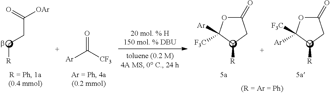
O=C([OAr])CC[R].C1(=O)OC([F3C])([Ar])C([R])C1.C1(=O)OC([Ar])([F3C])C([R])C1.[Ar]C([CF3])=O
